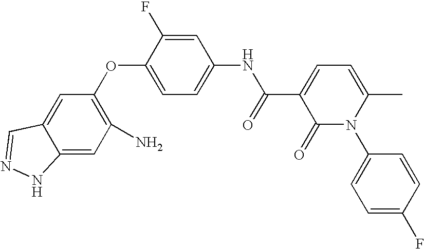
C12=CC(N)=C(OC3=CC=C(NC(C4=CC=C(C)N(C5=CC=C(F)C=C5)C4=O)=O)C=C3F)C=C1C=NN2
